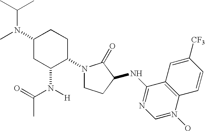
C1(N(C)C(C)C)CC(N([H])C(=O)C)C(N2CCC(NC3=NC=N(O)C4=C3C=C([CF3])C=C4)C2=O)CC1
